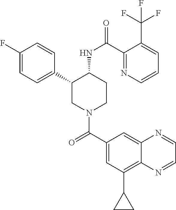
C1(F)=CC=C(C2CN(C(C3=CC(C4CC4)=C4C(=C3)N=CC=N4)=O)CCC2NC(=O)C2=NC=CC=C2C(F)(F)F)C=C1
